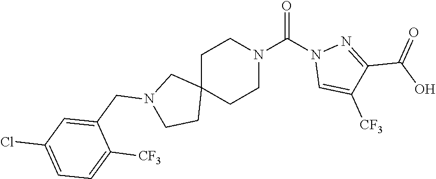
C1C2(CCN(C(N3C=C([CF3])C(C(O)=O)=N3)=O)C1)CN(CC1=CC(Cl)=CC=C1[CF3])CC2
